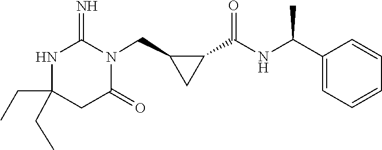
C(C1(CC)NC(=N)N(CC2CC2C(NC(C2=CC=CC=C2)C)=O)C(=O)C1)C
